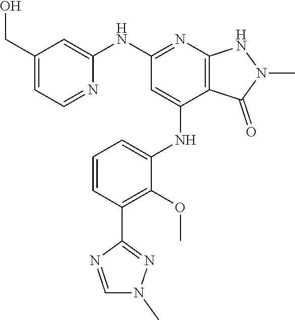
C1(NC2=NC3=C(C(NC4=CC=CC(C5=NN(C)C=N5)=C4OC)=C2)C(=O)N(C)N3)=CC(CO)=CC=N1
